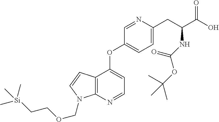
C1=NC(CC(C(O)=O)NC(OC(C)(C)C)=O)=CC=C1OC1=CC=NC2=C1C=CN2COCC[Si](C)(C)C
